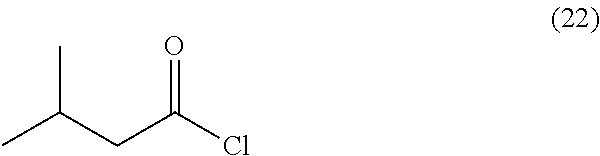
CC(CC(Cl)=O)C
